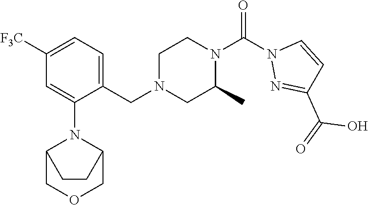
N1(C2=CC([F3C])=CC=C2CN2CC(C)N(C(N3N=C(C(=O)O)C=C3)=O)CC2)C2COCC1CC2
